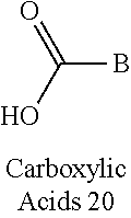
OC(=O)B
